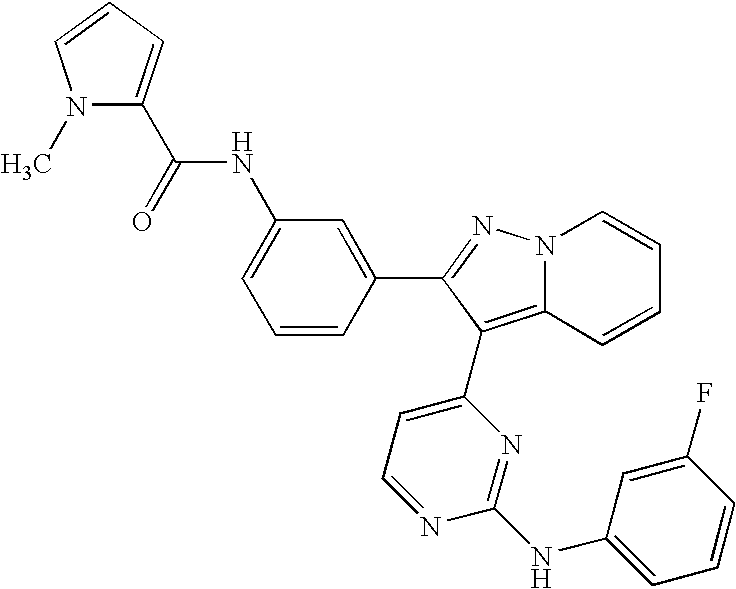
C1(NC(C2=CC=CN2C)=O)=CC=CC(C2=NN3C(=C2C2=CC=NC(NC4=CC=CC(F)=C4)=N2)C=CC=C3)=C1
